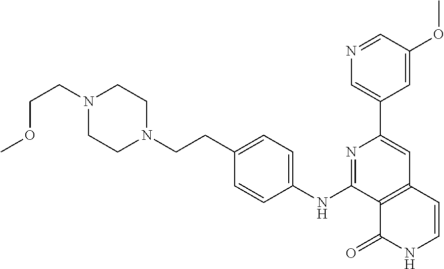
C12=C(C=CNC1=O)C=C(C1=CN=CC(OC)=C1)N=C2NC1=CC=C(CCN2CCN(CCOC)CC2)C=C1
